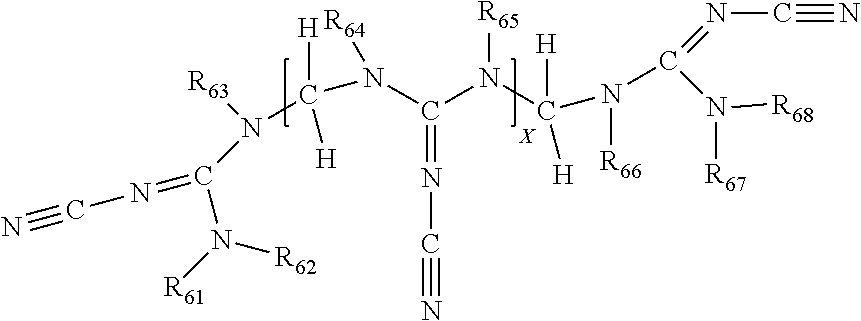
N#CN=C(N([R68])[R67])N(C(N([R65])C(=NC#N)N(C(N(C(N([R61])[R62])=NC#N)[R63])([H])[H])[R64])([H])[H])[R66]
